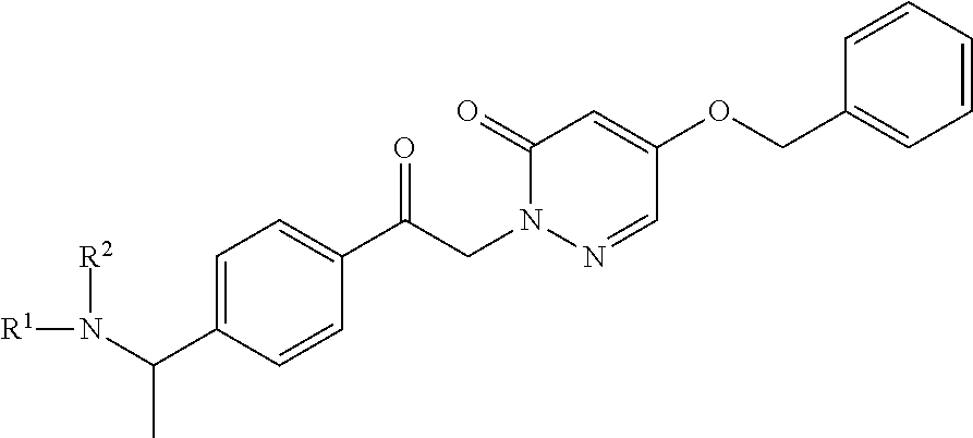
[R1]N(C(C1=CC=C(C(CN2N=CC(OCC3=CC=CC=C3)=CC2=O)=O)C=C1)C)[R2]
